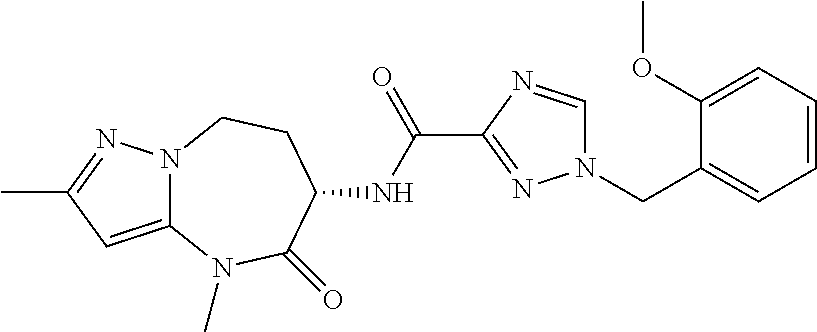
C12=CC(C)=NN1CCC(NC(C1=NN(CC3=CC=CC=C3OC)C=N1)=O)C(=O)N2C
